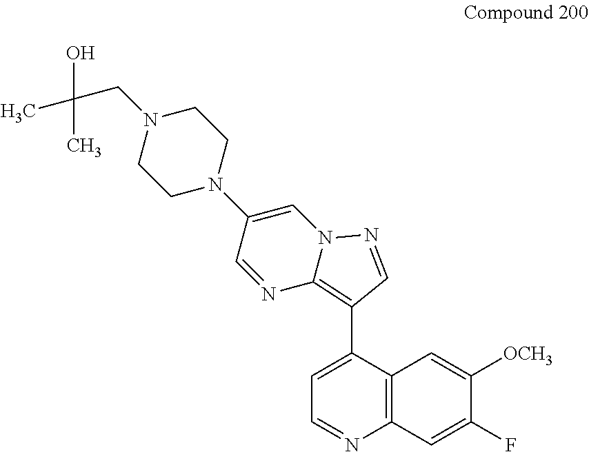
C1CN(C2=CN3C(=C(C4=CC=NC5=C4C=C([OCH3])C(F)=C5)C=N3)N=C2)CCN1CC(C)(O)C
